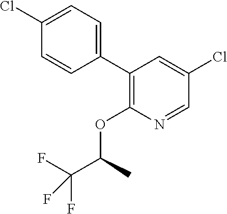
C1(C2=CC=C(Cl)C=C2)=C(OC(C(F)(F)F)C)N=CC(Cl)=C1
